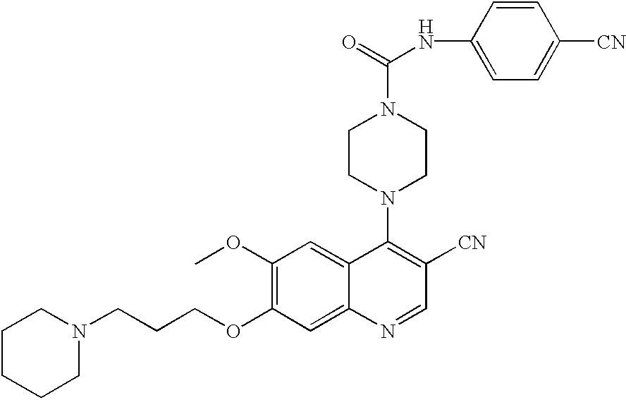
C1CCCN(CCCOC2=C(OC)C=C3C(=C2)N=CC([CN])=C3N2CCN(C(=O)NC3=CC=C([CN])C=C3)CC2)C1
